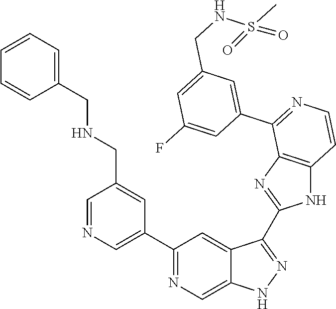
C1=NC=C(C2=NC=C3C(=C2)C(C2=NC4=C(N2)C=CN=C4C2=CC(CNS(C)(=O)=O)=CC(F)=C2)=NN3)C=C1CNCC1=CC=CC=C1
